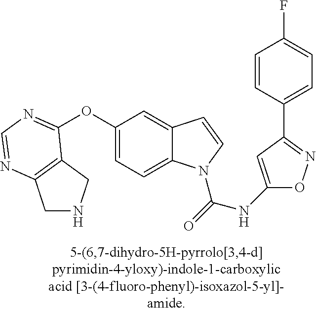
O(C1=CC=C2C(=C1)C=CN2C(=O)NC1=CC(C2=CC=C(F)C=C2)=NO1)C1=NC=NC2=C1CNC2
